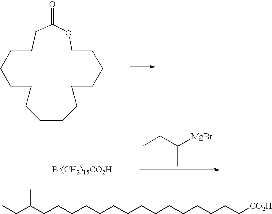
C1CC(=O)OCCCCCCCCCCCCC1.[MgBr]C(CC)C.[Br(CH2)15CO2H].C(CCCCCCCCCCCCCC[CO2H])C(C)CC
